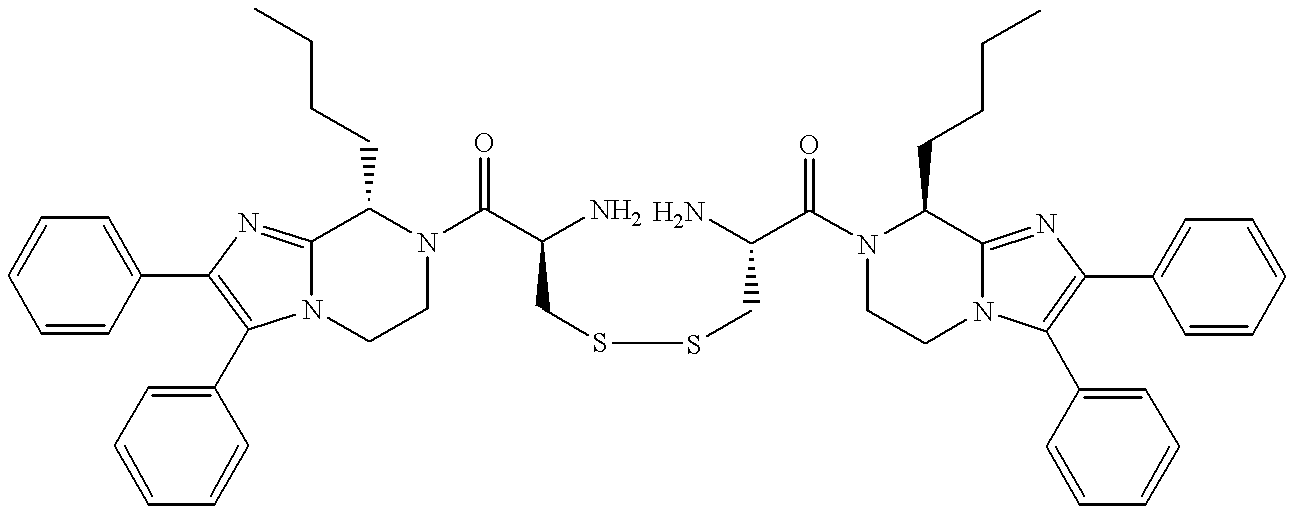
C1=CC(C2=C(C3=CC=CC=C3)N3C(=N2)C(CCCC)N(C(C(N)CSSCC(C(N2C(CCCC)C4=NC(C5=CC=CC=C5)=C(C5=CC=CC=C5)N4CC2)=O)N)=O)CC3)=CC=C1
